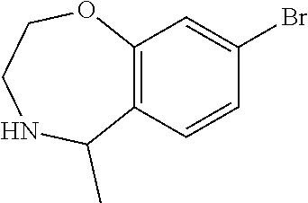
C12=C(C=CC(Br)=C1)C(C)NCCO2
